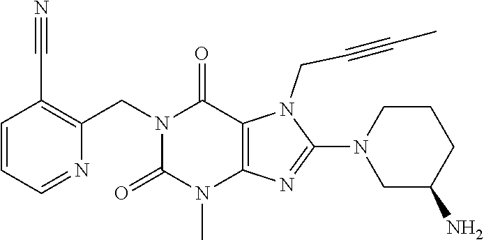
N1(CC2=C(C#N)C=CC=N2)C(=O)N(C)C2=C(C1=O)N(CC#CC)C(N1CC(N)CCC1)=N2
